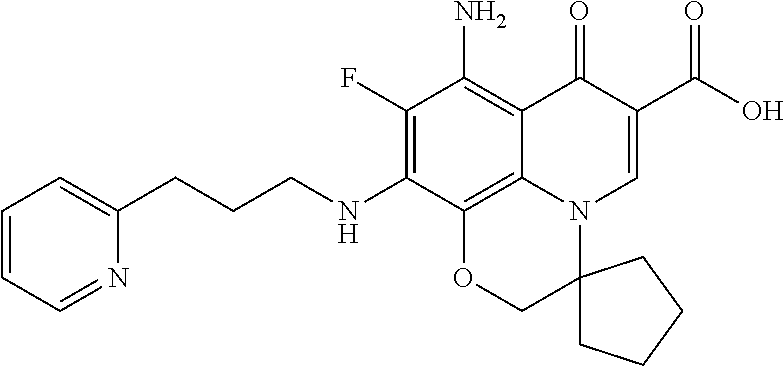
C1(F)=C(NCCCC2=CC=CC=N2)C2=C3C(=C1N)C(=O)C(C(=O)O)=CN3C1(CO2)CCCC1
